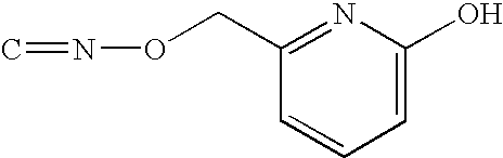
C1=C(O)N=C(CON=C)C=C1
